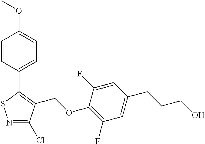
N1=C(Cl)C(COC2=C(F)C=C(CCCO)C=C2F)=C(C2=CC=C(OC)C=C2)S1
